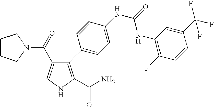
C1=C(C(N2CCCC2)=O)C(C2=CC=C(NC(NC3=C(F)C=CC(C(F)(F)F)=C3)=O)C=C2)=C(C(N)=O)N1
